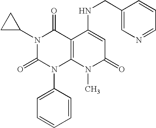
N1(C2CC2)C(=O)N(C2=CC=CC=C2)C2=C(C1=O)C(NCC1=CN=CC=C1)=CC(=O)N2C
